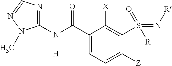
C1(C(N(C2=NC=NN2C)[H])=O)=CC=C([Z])C(S(=N[R])(=O)[R])=C1[X]
